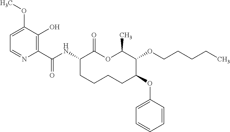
C1(C(NC2C(=O)OC(C)C(OCCCCC)C(OC3=CC=CC=C3)CCCC2)=O)=C(O)C(OC)=CC=N1
